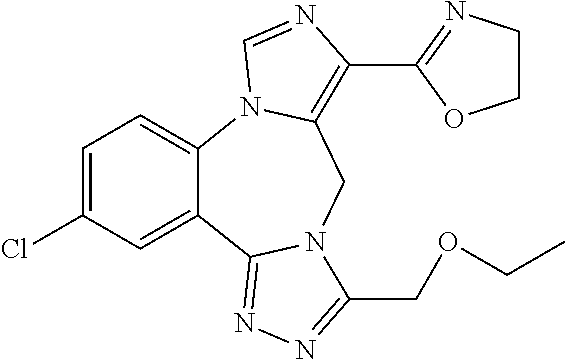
C1=C(Cl)C=C2C(=C1)N1C(=C(C3=NCCO3)N=C1)CN1C2=NN=C1COCC
